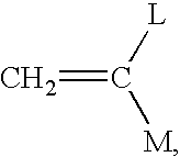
C=C([L])[M]
